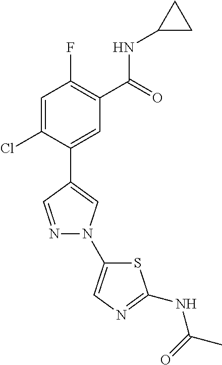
C1=C(Cl)C(C2=CN(C3=CN=C(NC(=O)C)S3)N=C2)=CC(C(=O)NC2CC2)=C1F
